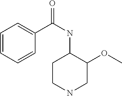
C1CNCC(OC)C1NC(=O)C1=CC=CC=C1
